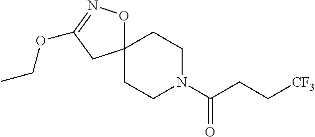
C12(ON=C(OCC)C1)CCN(C(CC[CF3])=O)CC2
